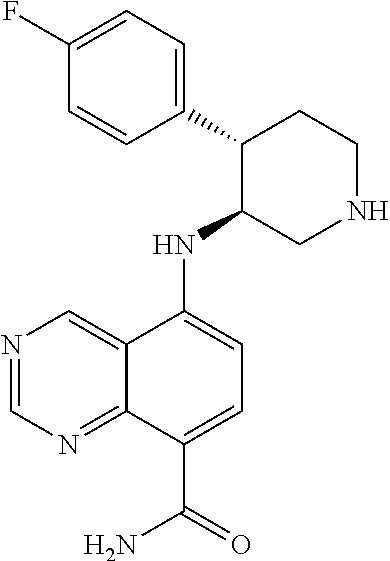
C1(C2C(NC3=CC=C(C(=O)N)C4=NC=NC=C34)CNCC2)=CC=C(F)C=C1
